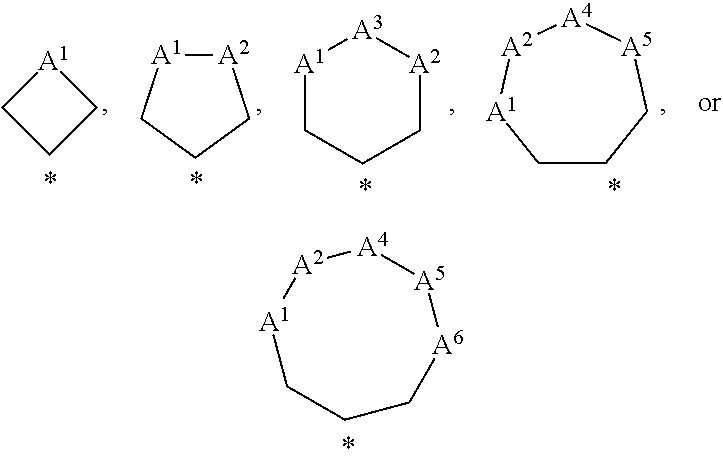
[A6]1[A5][A4][A2][A1]CCC1.[A1]1CCC1.[A2]1[A1]CCC1.[A1]1CCC[A2][A3]1.C1CC[A5][A4][A2][A1]1
